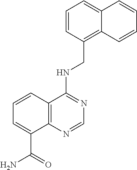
C12=C(CNC3=NC=NC4=C3C=CC=C4C(=O)N)C=CC=C1C=CC=C2
